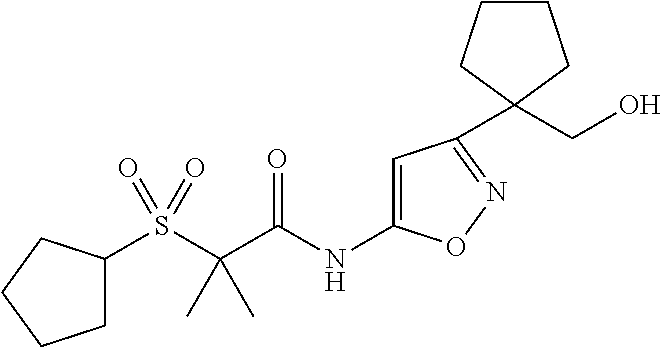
C1=C(NC(C(S(C2CCCC2)(=O)=O)(C)C)=O)ON=C1C1(CO)CCCC1
